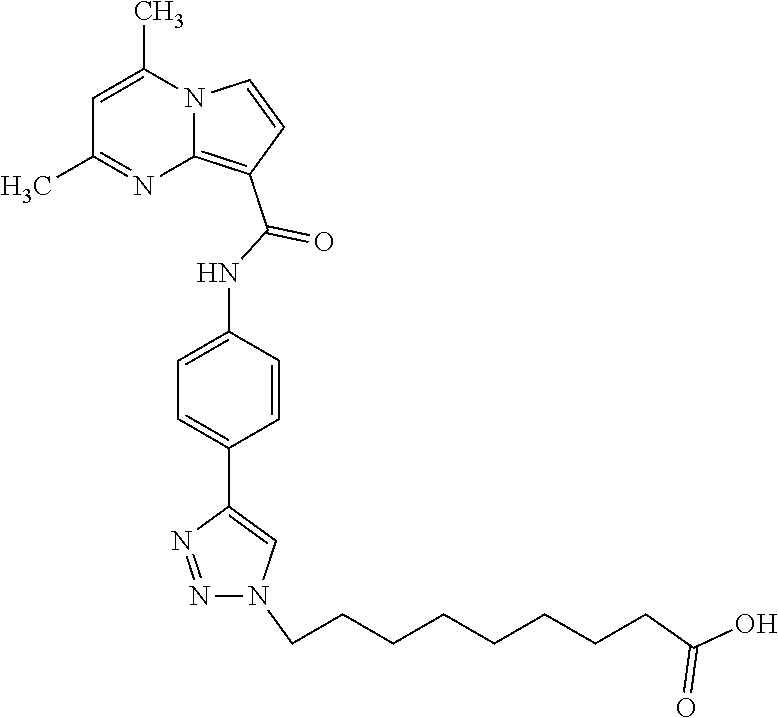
C1=C(C)N2C(=C(C(NC3=CC=C(C4=CN(CCCCCCCCC(O)=O)N=N4)C=C3)=O)C=C2)N=C1C
